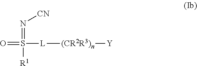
O=S([L][(CR2R3)n][Y])(=N[CN])[R1]
